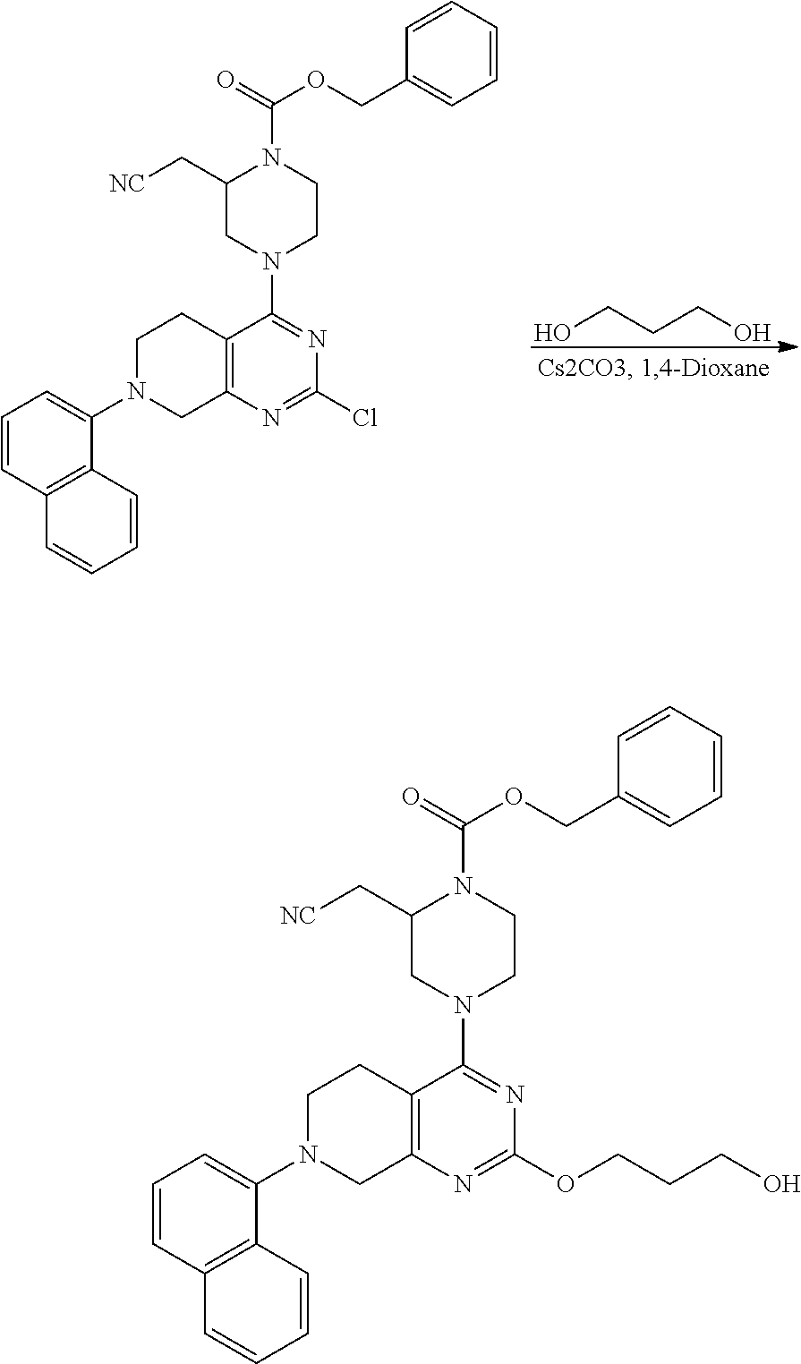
OCCCO.C1=CC2=C(C(N3CC4=C(CC3)C(N3CCN(C(=O)OCC5=CC=CC=C5)C(C[NC])C3)=NC(Cl)=N4)=C1)C=CC=C2.C1=CC2=C(C(N3CC4=C(CC3)C(N3CCN(C(=O)OCC5=CC=CC=C5)C(C[NC])C3)=NC(OCCCO)=N4)=C1)C=CC=C2
